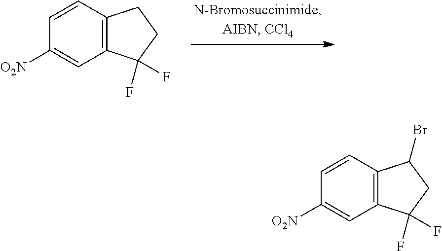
C12=C(C=CC([O2N])=C1)CCC2(F)F.C12=C(C=CC([O2N])=C1)C(Br)CC2(F)F
